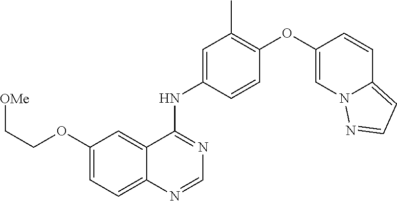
C(COC1=CC=C2C(=C1)C(NC1=CC(C)=C(OC3=CN4C(=CC=N4)C=C3)C=C1)=NC=N2)[OMe]
